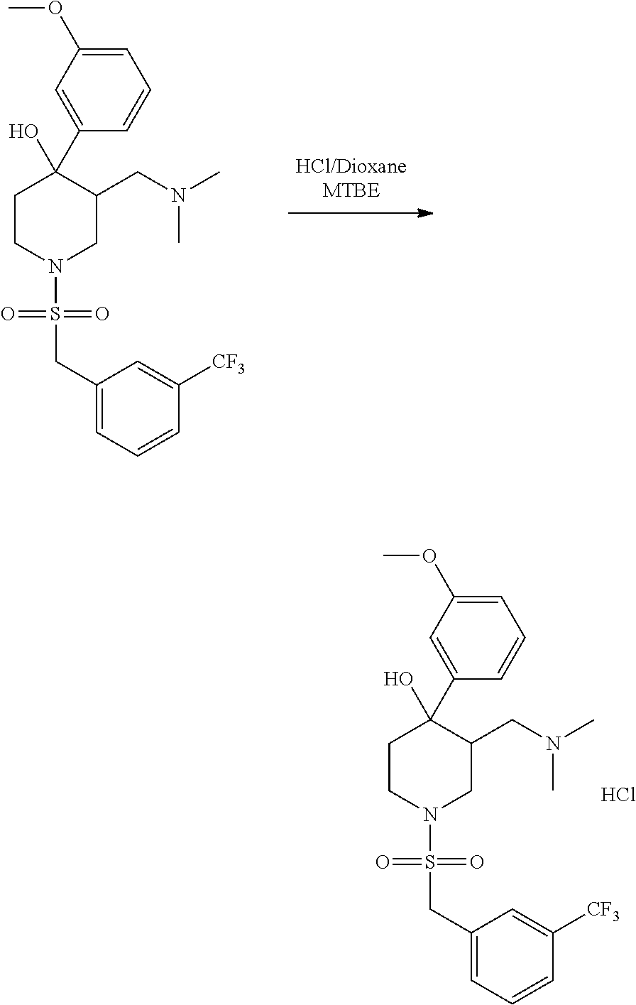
C1(CS(=O)(=O)N2CC(CN(C)C)C(C3=CC(OC)=CC=C3)(O)CC2)=CC=CC([CF3])=C1.Cl.C1(CS(=O)(=O)N2CC(CN(C)C)C(C3=CC(OC)=CC=C3)(O)CC2)=CC=CC([CF3])=C1
